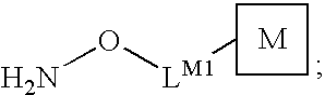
NO[LM1]C
